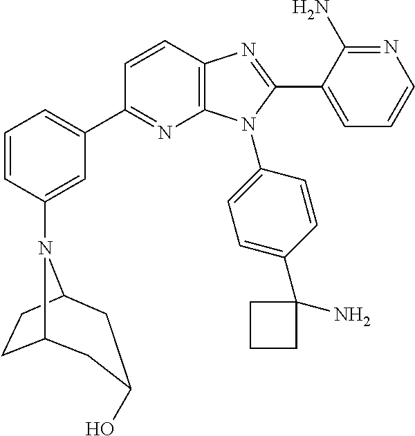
C12=C(C=CC(C3=CC=CC(N4C5CCC4CC(O)C5)=C3)=N1)N=C(C1=CC=CN=C1N)N2C1=CC=C(C2(N)CCC2)C=C1
